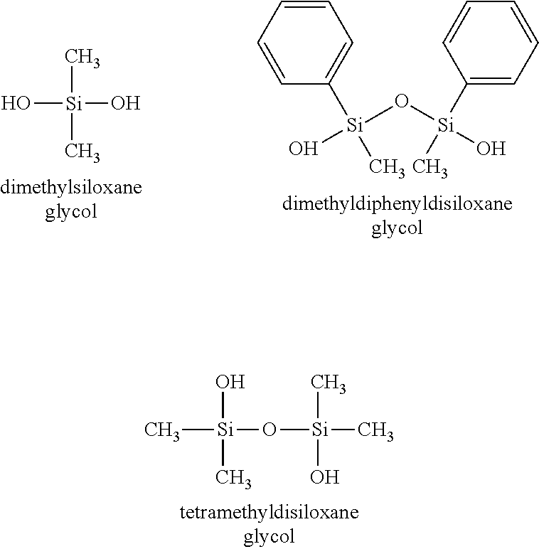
O[Si](C)(O)C.C1=CC=CC=C1[Si](O)(O[Si](O)(C)C1=CC=CC=C1)C.C[Si](O)(O[Si](C)(O)C)C
